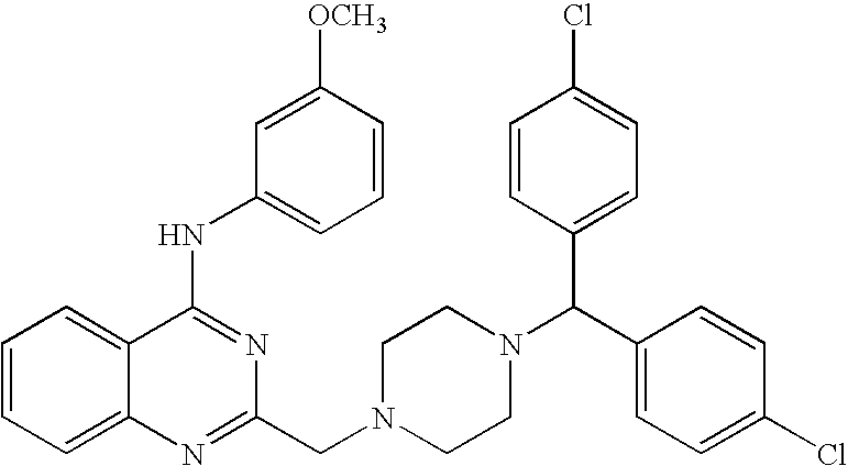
C1=CC=C2C(=C1)C(NC1=CC=CC([OCH3])=C1)=NC(CN1CCN(C(C3=CC=C(Cl)C=C3)C3=CC=C(Cl)C=C3)CC1)=N2
